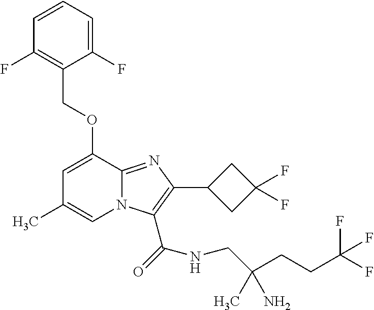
C1(F)=CC=CC(F)=C1COC1=CC(C)=CN2C1=NC(C1CC(F)(F)C1)=C2C(=O)NCC(CCC(F)(F)F)(C)N
